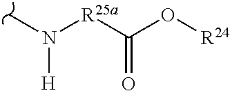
CN([R25a]C(O[R24])=O)[H]
